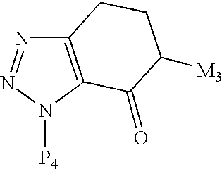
C12=C(N([P4])N=N1)C(=O)C([M3])CC2
